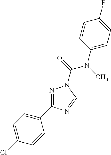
N1=C(C2=CC=C(Cl)C=C2)N=CN1C(N(C1=CC=C(F)C=C1)C)=O
